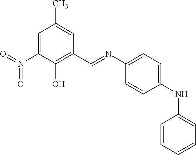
C1(N=CC2=C(O)C(N(=O)=O)=CC(C)=C2)=CC=C(NC2=CC=CC=C2)C=C1
